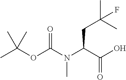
CC(OC(N(C(C(O)=O)CC(C)(C)F)C)=O)(C)C
